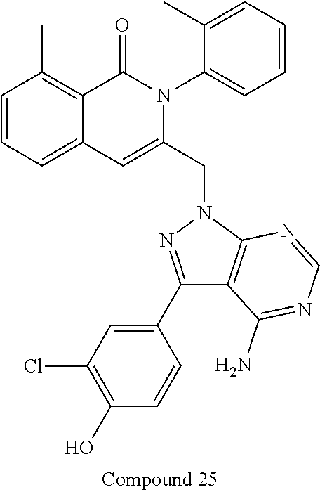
C1=CC=C2C(=C1C)C(=O)N(C1=CC=CC=C1C)C(CN1N=C(C3=CC(Cl)=C(O)C=C3)C3=C1N=CN=C3N)=C2
